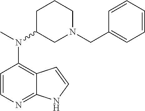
C1=CN=C2C(=C1N(C)C1CN(CC3=CC=CC=C3)CCC1)C=CN2
